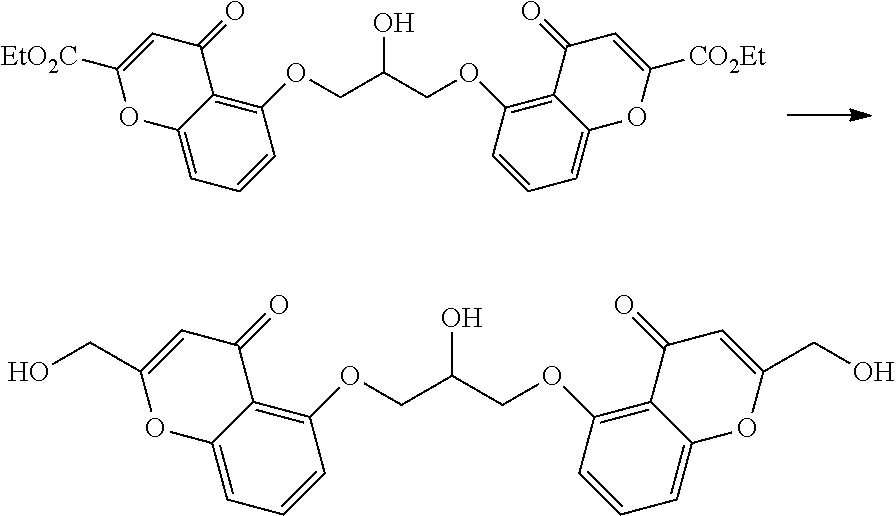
O(CC(COC1=C2C(=CC=C1)OC([EtO2C])=CC2=O)O)C1=C2C(=CC=C1)OC([CO2Et])=CC2=O.O(CC(COC1=C2C(=CC=C1)OC(CO)=CC2=O)O)C1=C2C(=CC=C1)OC(CO)=CC2=O
